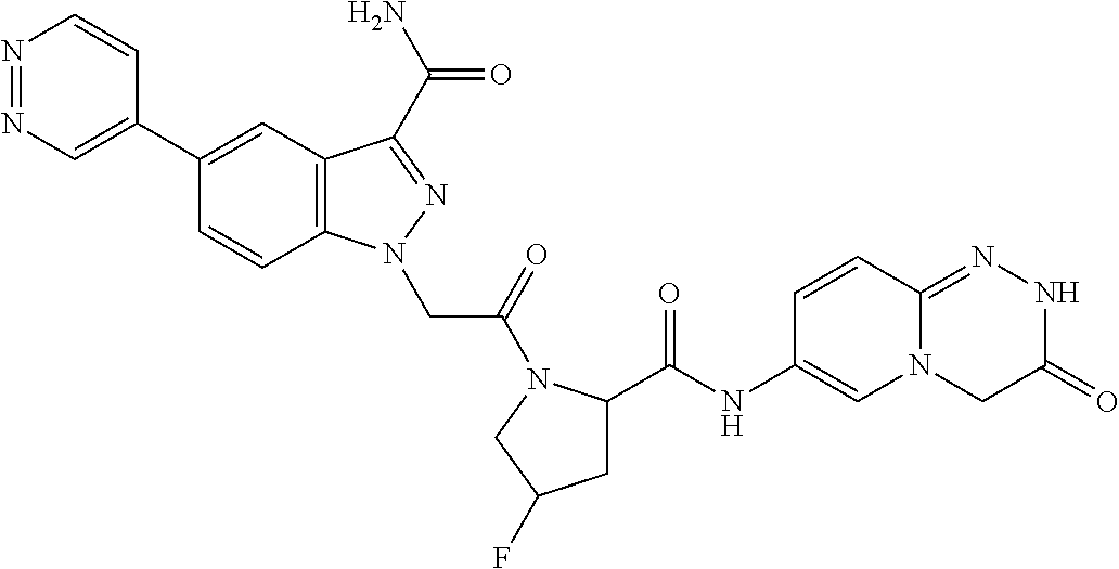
N1=NC=C(C2=CC3=C(C=C2)N(CC(=O)N2C(C(NC4=CN5C(=NNC(=O)C5)C=C4)=O)CC(F)C2)N=C3C(N)=O)C=C1
